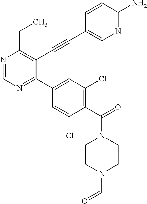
N1=CN=C(C2=CC(Cl)=C(C(N3CCN(C=O)CC3)=O)C(Cl)=C2)C(C#CC2=CN=C(N)C=C2)=C1CC
